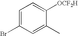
C1=C(Br)C=C(C)C([OCF2H])=C1
